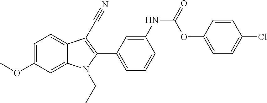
C1=C(OC)C=C2C(=C1)C(C#N)=C(C1=CC=CC(NC(OC3=CC=C(Cl)C=C3)=O)=C1)N2CC
